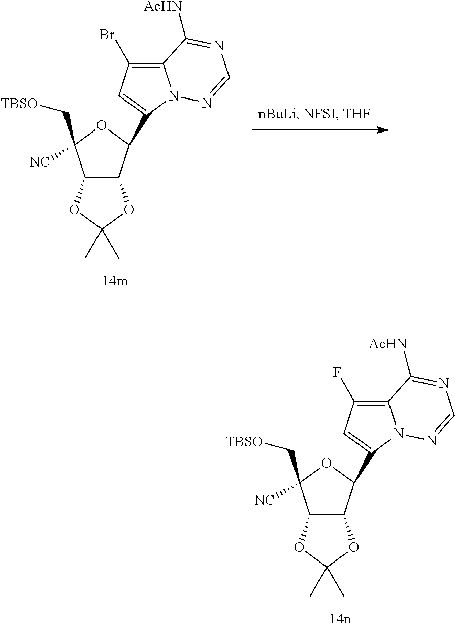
C12C(C(C3=CC(F)=C4N3N=CN=C4[AcHN])OC1([NC])C[TBSO])OC(C)(C)O2.C12C(C(C3=CC(Br)=C4N3N=CN=C4[AcHN])OC1([NC])C[TBSO])OC(C)(C)O2
